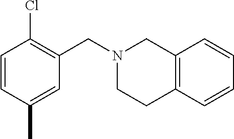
C1=CC(C)=CC(CN2CCC3=C(C2)C=CC=C3)=C1Cl
